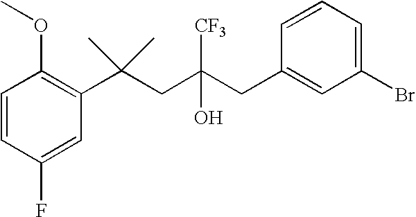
C1(F)=CC(C(CC(CC2=CC(Br)=CC=C2)(O)[CF3])(C)C)=C(OC)C=C1
